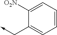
C1=CC=C([O2N])C(C->C)=C1
